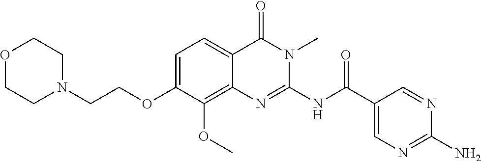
C1=C(OCCN2CCOCC2)C(OC)=C2C(=C1)C(=O)N(C)C(NC(C1=CN=C(N)N=C1)=O)=N2
